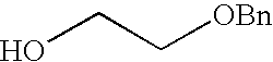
OCC[OBn]
